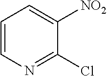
C1=CN=C(Cl)C([NO2])=C1
